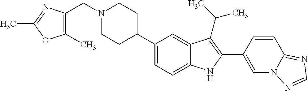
N1(CC2=C(C)OC(C)=N2)CCC(C2=CC=C3C(=C2)C(C(C)C)=C(C2=CN4C(=NC=N4)C=C2)N3)CC1
